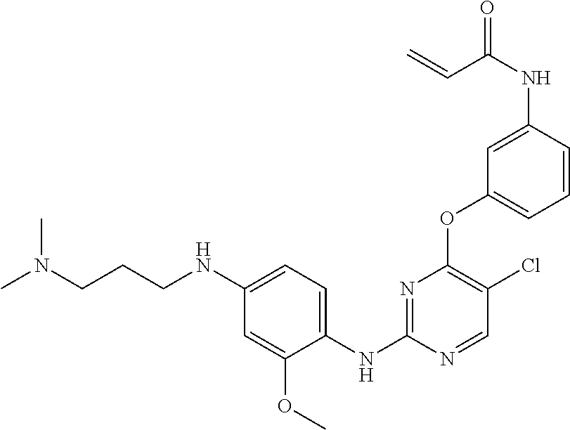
C1(OC2=C(Cl)C=NC(NC3=CC=C(NCCCN(C)C)C=C3OC)=N2)=CC=CC(NC(=O)C=C)=C1
